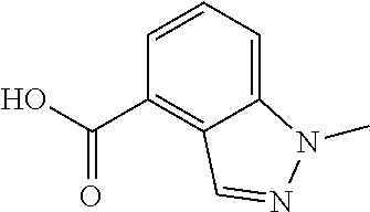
C1=CC=C2C(=C1C(O)=O)C=NN2C
